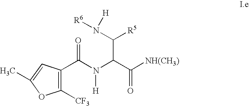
C1(C(N(C(C([NH(CH3)])=O)C(N([R6])[H])[R5])[H])=O)=C([CF3])OC(C)=C1
